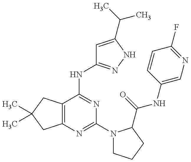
C12=C(C(NC3=NNC(C(C)C)=C3)=NC(N3CCCC3C(=O)NC3=CN=C(F)C=C3)=N1)CC(C)(C)C2
